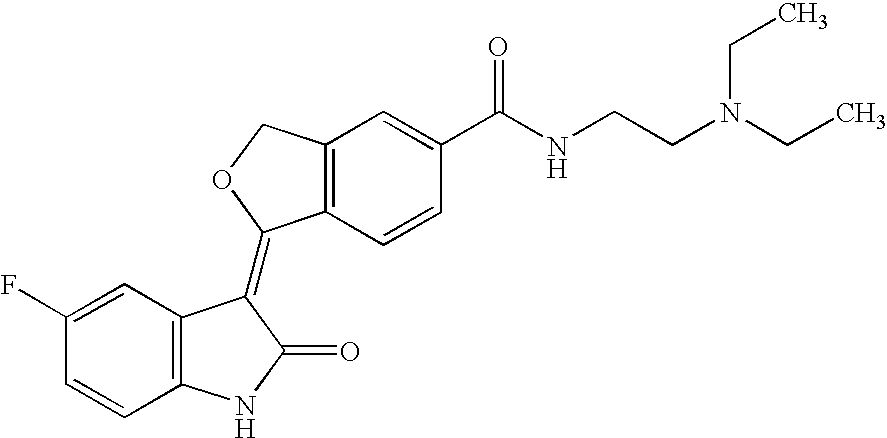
C12=C(C=CC(C(NCCN(CC)CC)=O)=C1)C(=C1C3=C(C=CC(F)=C3)NC1=O)OC2
